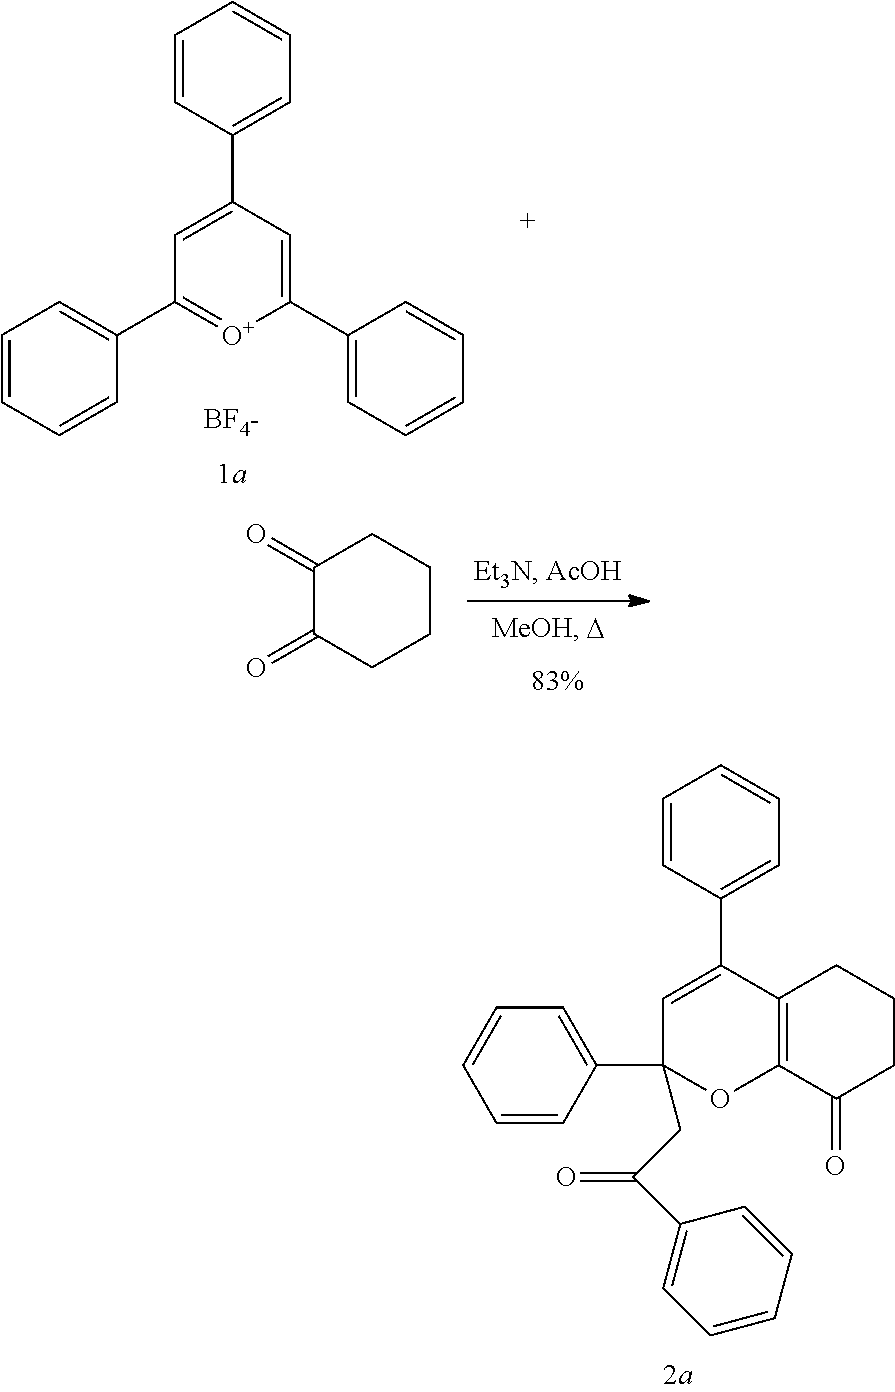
C1=C(C2=CC=CC=C2)C=C(C2=CC=CC=C2)[O+]=C1C1=CC=CC=C1.[BF4-].C1(=O)C(=O)CCCC1.C1=C(C2=CC=CC=C2)C2=C(OC1(C1=CC=CC=C1)CC(C1=CC=CC=C1)=O)C(=O)CCC2
